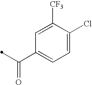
C1=C([CF3])C(Cl)=CC=C1C(=O)C
